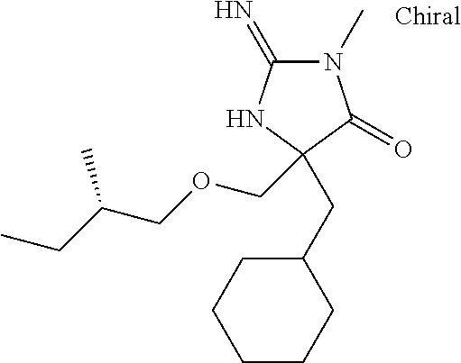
N1(C)C(=N)NC(CC2CCCCC2)(COCC(CC)C)C1=O
